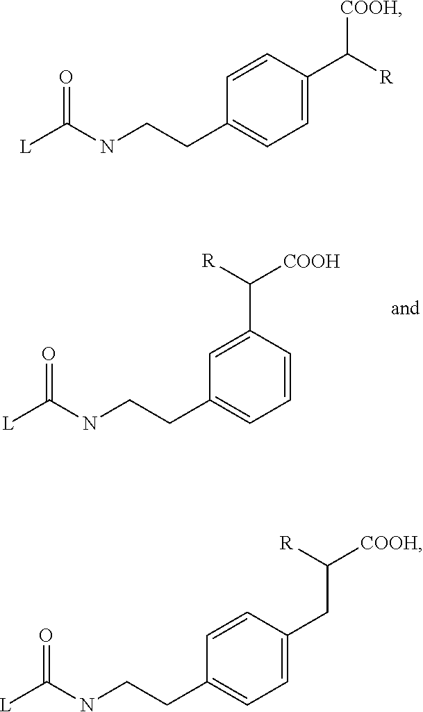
C1=CC=C(CCNC([L])=O)C=C1C([R])[COOH].C1(C([R])[COOH])=CC=C(CCNC([L])=O)C=C1.C1(CC([COOH])[R])=CC=C(CCNC([L])=O)C=C1
